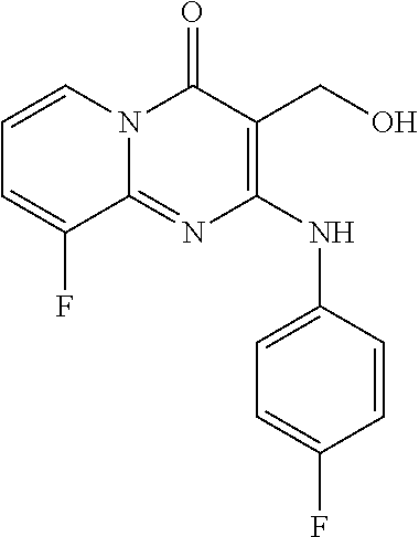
C1=C(F)C=CC(NC2=C(CO)C(=O)N3C(=N2)C(F)=CC=C3)=C1
